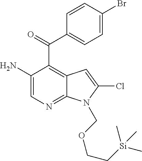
C1(N)=CN=C2C(=C1C(=O)C1=CC=C(Br)C=C1)C=C(Cl)N2COCC[Si](C)(C)C
